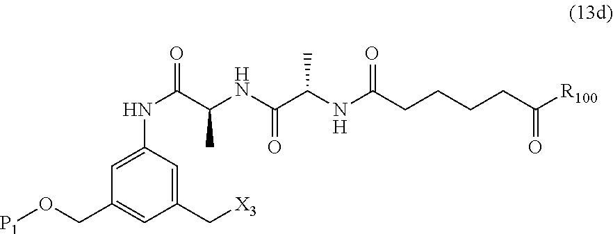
[X3]CC1=CC(NC(C(C)NC(=O)C(NC(=O)CCCCC([R100])=O)C)=O)=CC(CO[P1])=C1
